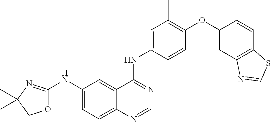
C1=CC(NC2=NC=NC3=CC=C(NC4=NC(C)(C)CO4)C=C23)=CC(C)=C1OC1=CC2=C(C=C1)SC=N2
